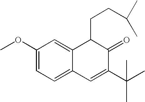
C1(OC)=CC=C2C(=C1)C(CCC(C)C)C(=O)C(C(C)(C)C)=C2
